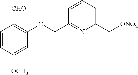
C1=CC([OCH3])=CC(OCC2=NC(C[ONO2])=CC=C2)=C1[CHO]
